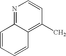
N1=C2C(=C(C)C=C1)C=CC=C2
